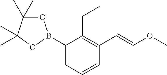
C1(B2OC(C)(C)C(C)(C)O2)=CC=CC(C=COC)=C1CC
